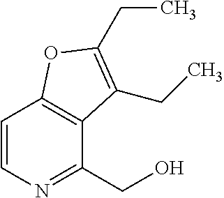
C1=CN=C(CO)C2=C1OC(CC)=C2CC
